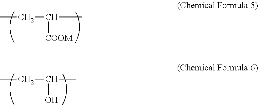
CCC(C)[COOM].CCC(C)O
